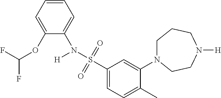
[H]N(S(C1=CC=C(C)C(N2CCCN([H])CC2)=C1)(=O)=O)C1=CC=CC=C1OC(F)F
